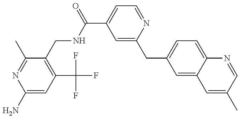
C1(N)=CC(C(F)(F)F)=C(CNC(C2=CC=NC(CC3=CC=C4C(=C3)C=C(C)C=N4)=C2)=O)C(C)=N1
